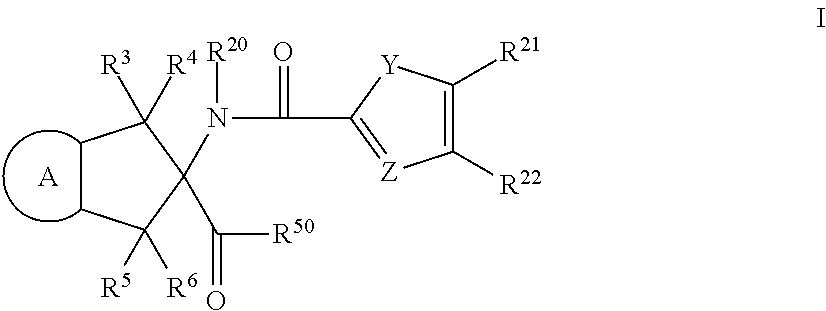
C1CC([R5])([R6])C(N(C(=O)C2=[Z]C([R22])=C([R21])[Y]2)[R20])(C([R50])=O)C1([R3])[R4].[A]
